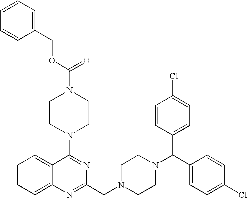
C1(N2CCN(C(=O)OCC3=CC=CC=C3)CC2)=NC(CN2CCN(C(C3=CC=C(Cl)C=C3)C3=CC=C(Cl)C=C3)CC2)=NC2=CC=CC=C12
